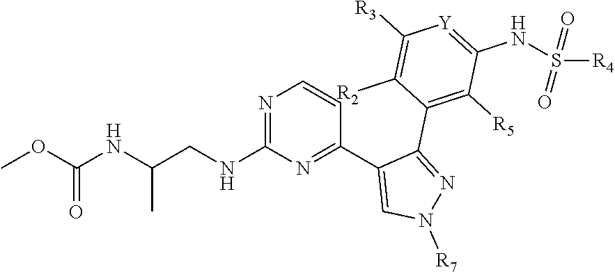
COC(NC(CNC1=NC=CC(C2=CN([R7])N=C2C2=C([R5])C(NS([R4])(=O)=O)=[Y]C([R3])=C2[R2])=N1)C)=O
